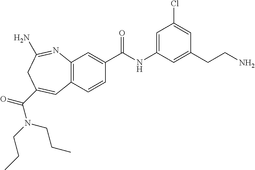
C12=C(C=CC(C(NC3=CC(Cl)=CC(CCN)=C3)=O)=C1)C=C(C(N(CCC)CCC)=O)CC(N)=N2
